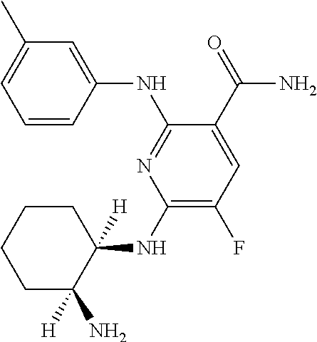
C1(NC2([H])CCCCC2(N)[H])=C(F)C=C(C(=O)N)C(NC2=CC(C)=CC=C2)=N1
